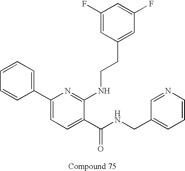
C1=CC(C2=CC=C(C(NCC3=CC=CN=C3)=O)C(NCCC3=CC(F)=CC(F)=C3)=N2)=CC=C1
